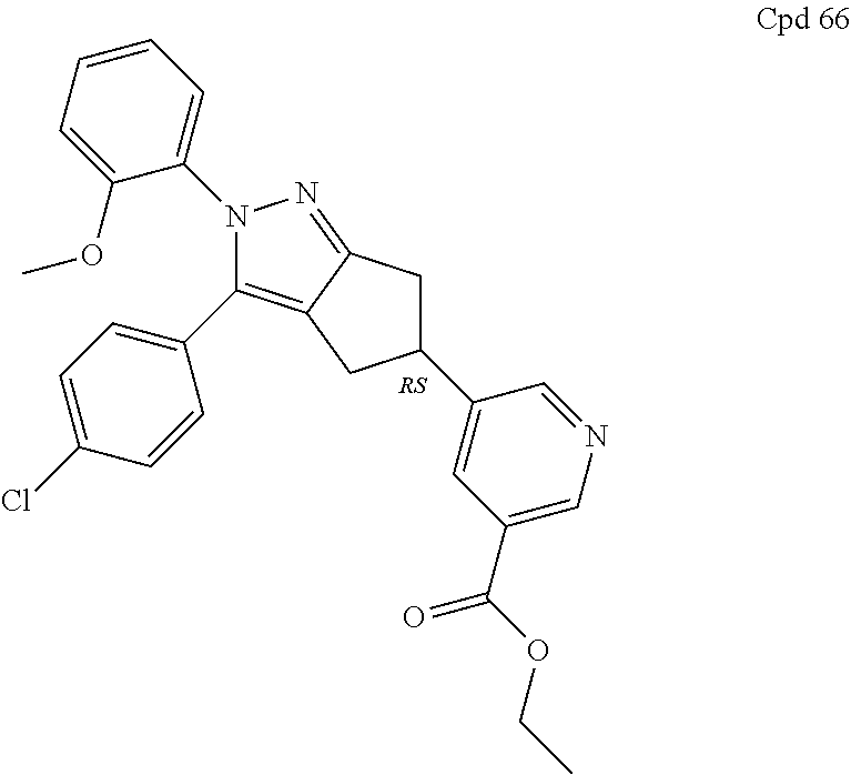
N1(C2=CC=CC=C2OC)C(C2=CC=C(Cl)C=C2)=C2C(=N1)CC(C1=CC(C(OCC)=O)=CN=C1)C2
